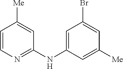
C1=CN=C(NC2=CC(Br)=CC([Me])=C2)C=C1[Me]
